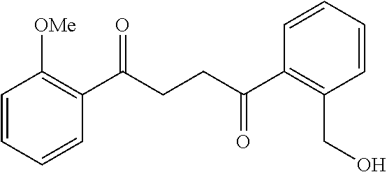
C1(C(CCC(C2=C(CO)C=CC=C2)=O)=O)=C([OMe])C=CC=C1
